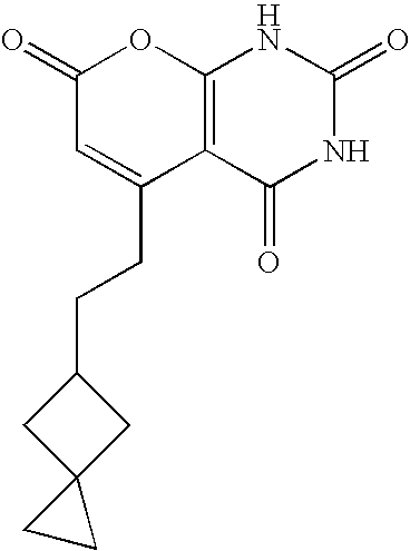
C1(=O)C=C(CCC2CC3(C2)CC3)C2=C(O1)NC(=O)NC2=O
